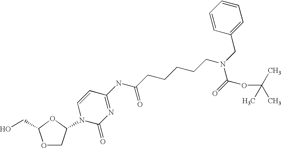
O1CC(N2C(=O)N=C(NC(CCCCCN(C(=O)OC(C)(C)C)CC3=CC=CC=C3)=O)C=C2)OC1CO
